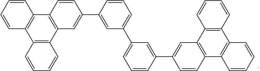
C12=C(C3=C(C4=C1C=CC=C4)C=C(C1=CC(C4=CC=CC(C5=CC6=C(C7=C(C8=C6C=CC=C8)C=CC=C7)C=C5)=C4)=CC=C1)C=C3)C=CC=C2
